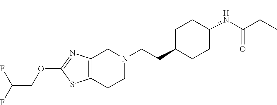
C(CC1CCC(NC(C(C)C)=O)CC1)N1CC2=C(CC1)SC(OCC(F)F)=N2
